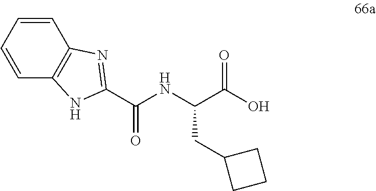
C(C(O)=O)(NC(C1=NC2=C(N1)C=CC=C2)=O)CC1CCC1
